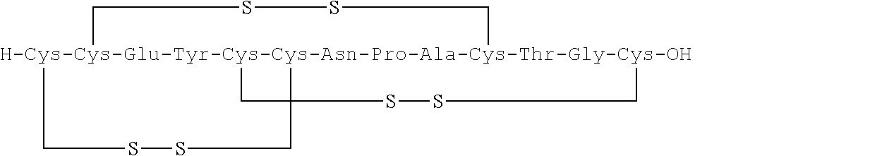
[H-Cys-Cys-Glu-Tyr-Cys-Cys-Asn-Pro-Ala-Cys-Thr-Gly-Cys-OH]1234(CCSSCC1(C2)SSC3)CSSC4
